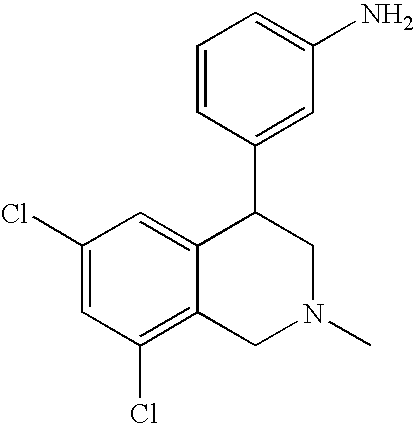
C1(Cl)=CC(Cl)=C2C(=C1)C(C1=CC(N)=CC=C1)CN(C)C2
